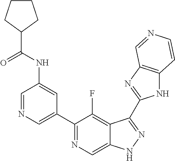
C1=NC=C(C2=NC=C3C(=C2F)C(C2=NC4=C(N2)C=CN=C4)=NN3)C=C1NC(C1CCCC1)=O
